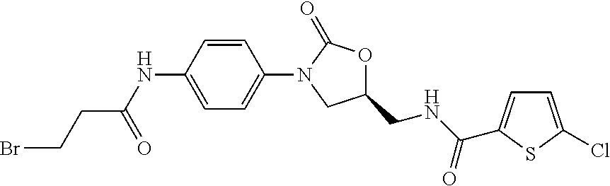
C1(NC(CCBr)=O)=CC=C(N2CC(CNC(=O)C3=CC=C(Cl)S3)OC2=O)C=C1
